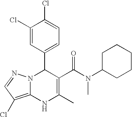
C1(Cl)=CC(C2N3C(=C(Cl)C=N3)NC(C)=C2C(=O)N(C)C2CCCCC2)=CC=C1Cl
